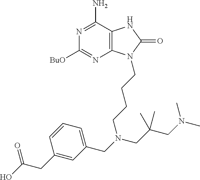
C12=C(C(N)=NC([BuO])=N1)NC(=O)N2CCCCN(CC1=CC=CC(CC(O)=O)=C1)CC(CN(C)C)(C)C
